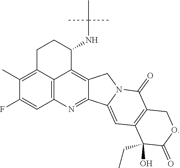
C1C2=C(C)C(F)=CC3=C2C(=C2C(=N3)C3=CC4=C(C(=O)N3C2)COC(=O)C4(CC)O)C(NC(C)(C)C)C1
